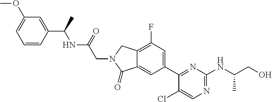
C1(Cl)=CN=C(NC(CO)C)N=C1C1=CC(F)=C2C(=C1)C(=O)N(CC(=O)NC(C1=CC(OC)=CC=C1)C)C2
